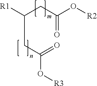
[R1]C(CC(O[R2])=O)CC(O[R3])=O
